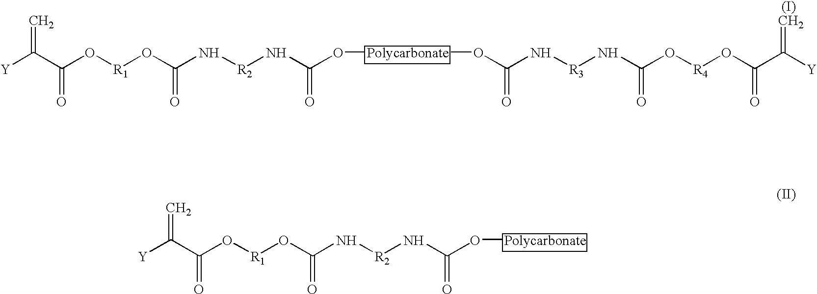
[Y]C(C(O[R1]OC(N[R2]NC(O[Polycarbonate]OC(N[R3]NC(O[R4]OC(C([Y])=C)=O)=O)=O)=O)=O)=O)=C.C(O[R1]OC(N[R2]NC(O[Polycarbonate])=O)=O)(C([Y])=C)=O
